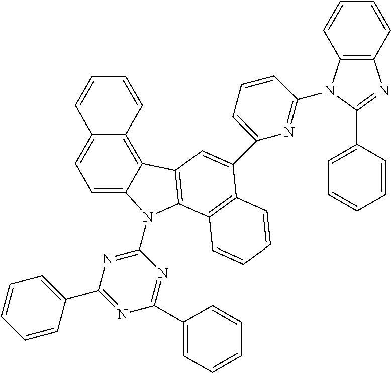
C1=C2C(=C3C(=C1)C=CC=C3)C1=C(N2C2=NC(C3=CC=CC=C3)=NC(C3=CC=CC=C3)=N2)C2=C(C=CC=C2)C(C2=CC=CC(N3C4=C(N=C3C3=CC=CC=C3)C=CC=C4)=N2)=C1
